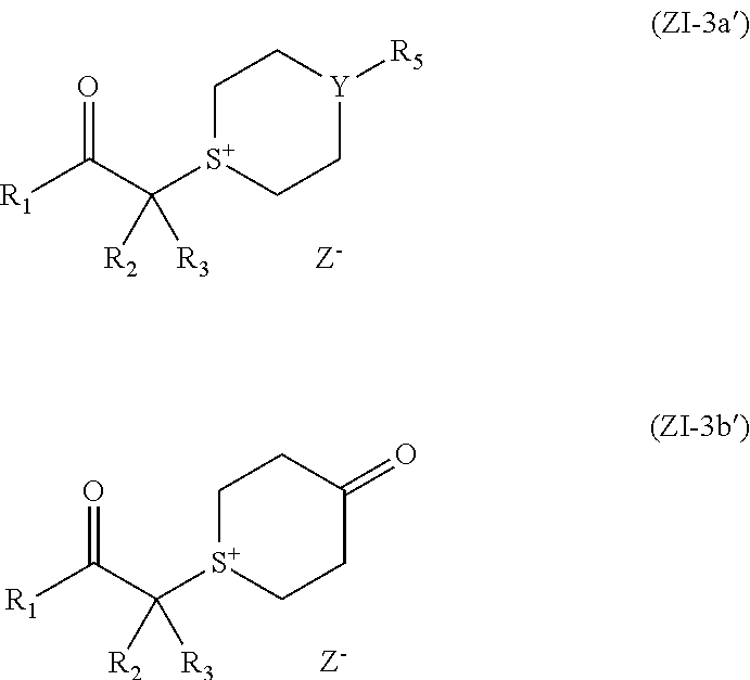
C1[S+](C(C([R1])=O)([R2])[R3])CC[Y]([R5])C1.[Z-].C1[S+](C(C([R1])=O)([R2])[R3])CCC(=O)C1.[Z-]
